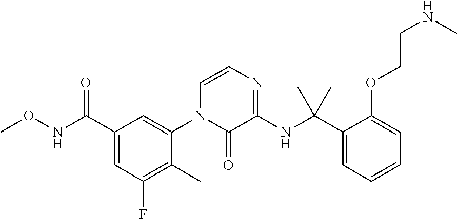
C1(C(NOC)=O)=CC(F)=C(C)C(N2C(=O)C(NC(C3=CC=CC=C3OCCNC)(C)C)=NC=C2)=C1
